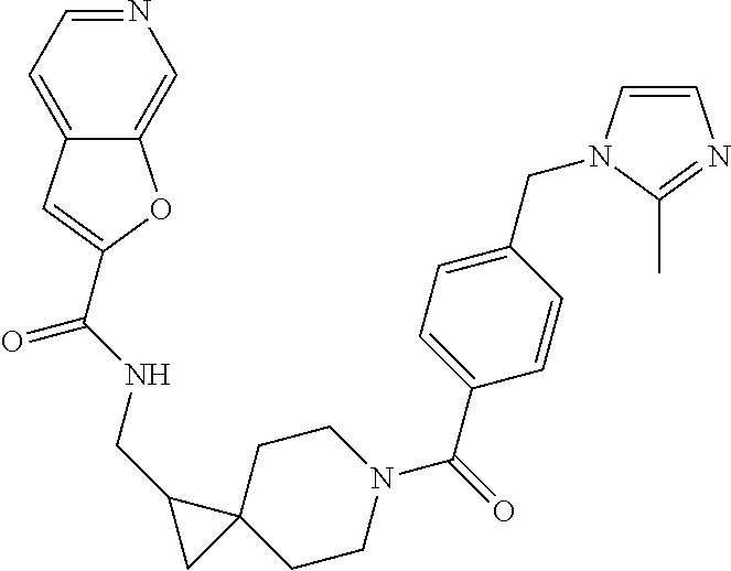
C(NCC1CC12CCN(C(C1=CC=C(CN3C=CN=C3C)C=C1)=O)CC2)(=O)C1=CC2=CC=NC=C2O1
